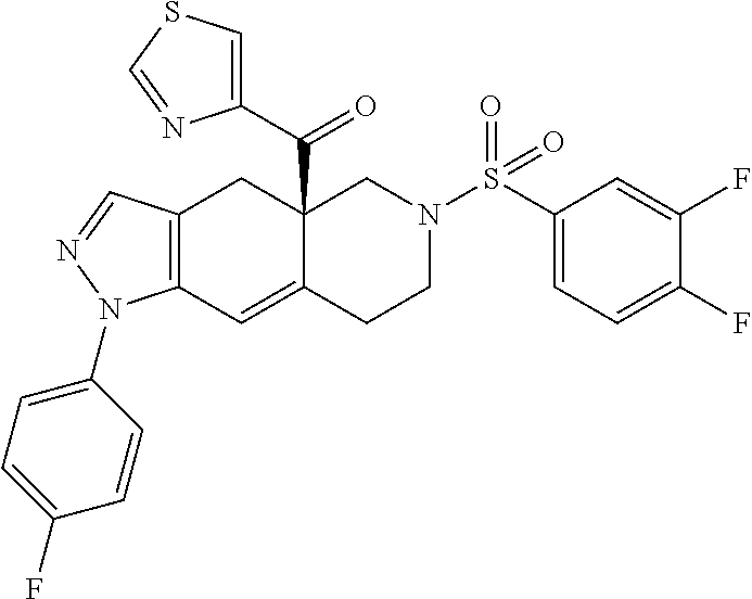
C1(C(=O)C23C(=CC4=C(C2)C=NN4C2=CC=C(F)C=C2)CCN(S(=O)(=O)C2=CC=C(F)C(F)=C2)C3)=CSC=N1
